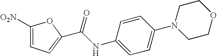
C1=C([O2N])OC(C(NC2=CC=C(N3CCOCC3)C=C2)=O)=C1
